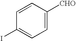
C1=CC(I)=CC=C1[CHO]
